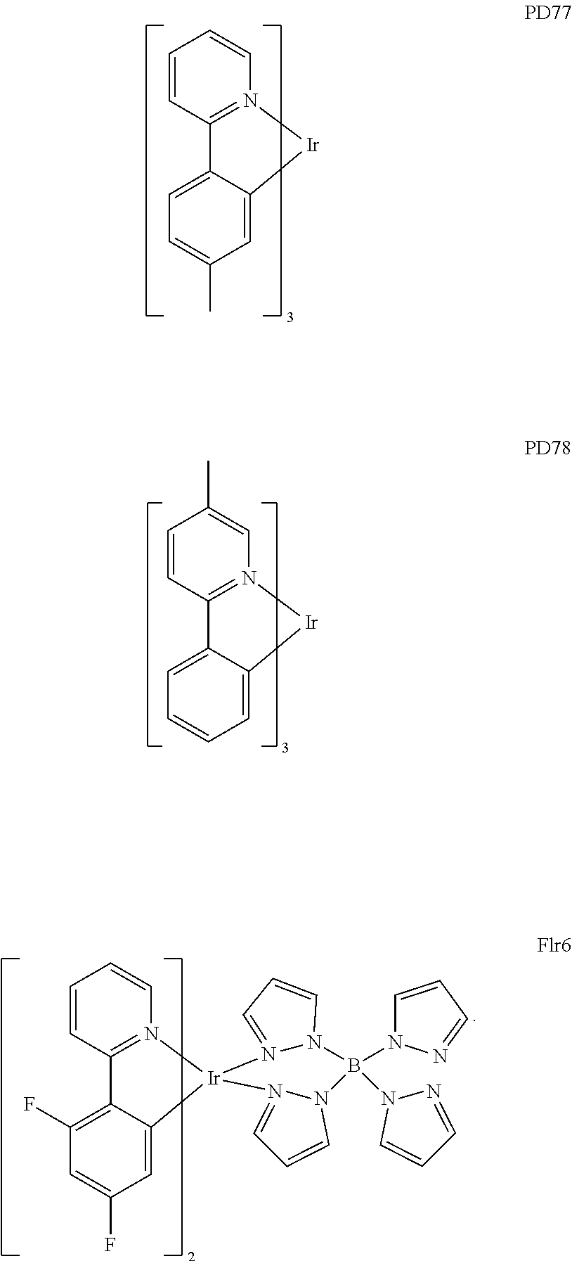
C1=CC2=N(C=C1)[Ir]C1=CC(C)=CC=C21.C1=CC2=N(C=C1C)[Ir]C1=CC=CC=C21.C1=CC2=N(C=C1)[Ir]1(C3=CC(F)=CC(F)=C23)N2=CC=CN2B(N2C=CC=N2)(N2C=CC=N2)N2N1=CC=C2
